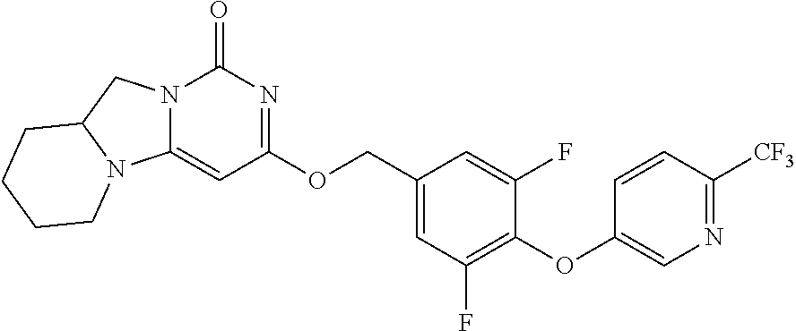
C1(OC2=C(F)C=C(COC3=NC(=O)N4C(=C3)N3C(C4)CCCC3)C=C2F)=CN=C([CF3])C=C1
